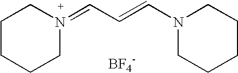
C1CCCN(=CC=CN2CCCCC2)C1.[BF4-]
